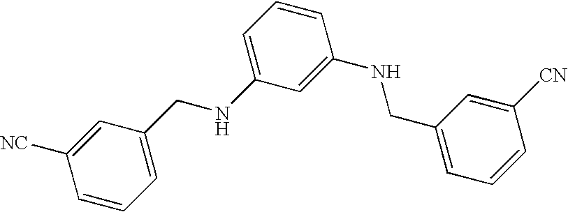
C1=CC=C(CNC2=CC=CC(NCC3=CC=CC([CN])=C3)=C2)C=C1[NC]
